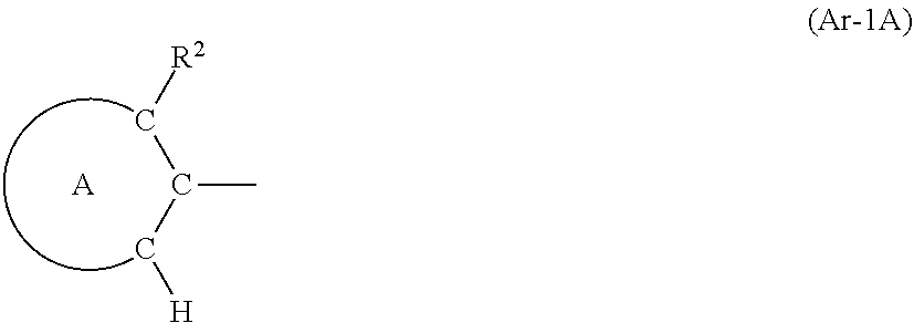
[R2]CC(C[H])C.[A]
